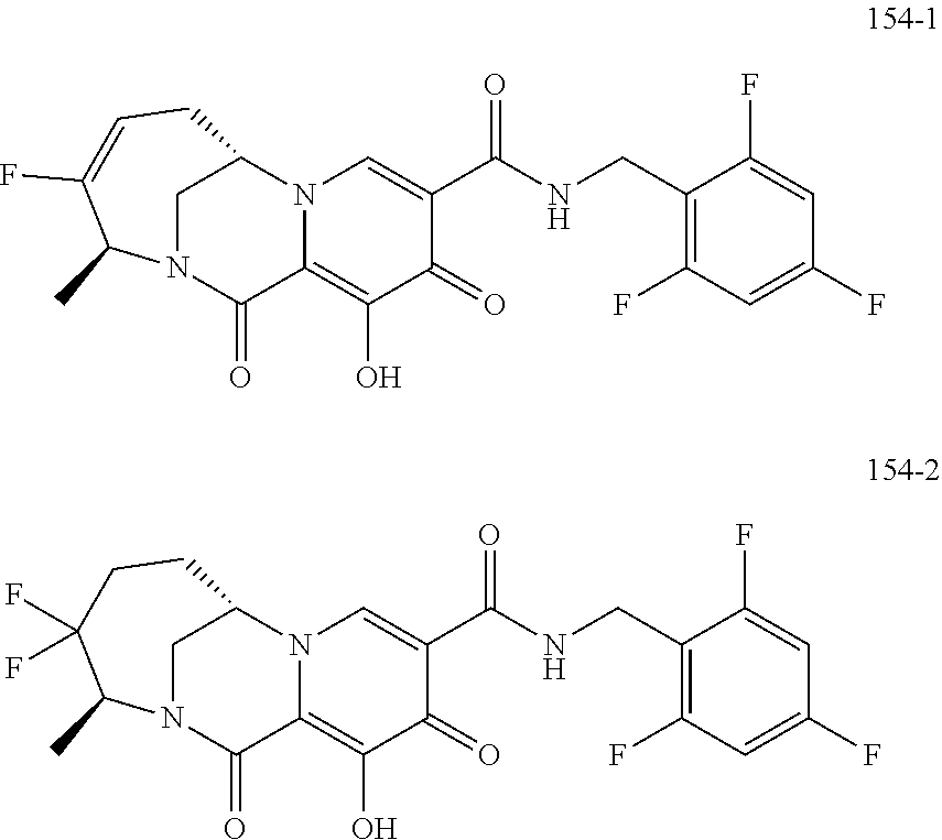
C1(F)=CC(F)=CC(F)=C1CNC(C1=CN2C(=C(O)C1=O)C(=O)N1CC2CC=C(F)C1C)=O.C1(F)=CC(F)=CC(F)=C1CNC(C1=CN2C(=C(O)C1=O)C(=O)N1CC2CCC(F)(F)C1C)=O
